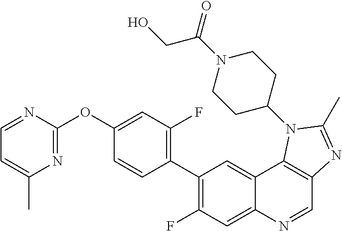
C1=NC(OC2=CC(F)=C(C3=C(F)C=C4C(=C3)C3=C(C=N4)N=C(C)N3C3CCN(C(CO)=O)CC3)C=C2)=NC(C)=C1
